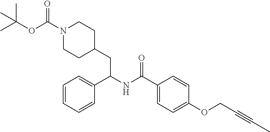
O(C(N1CCC(CC(NC(C2=CC=C(OCC#CC)C=C2)=O)C2=CC=CC=C2)CC1)=O)C(C)(C)C
